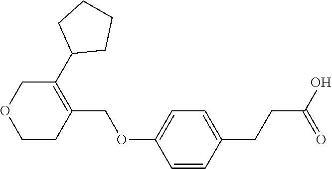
C1C(C2CCCC2)=C(COC2=CC=C(CCC(O)=O)C=C2)CCO1
